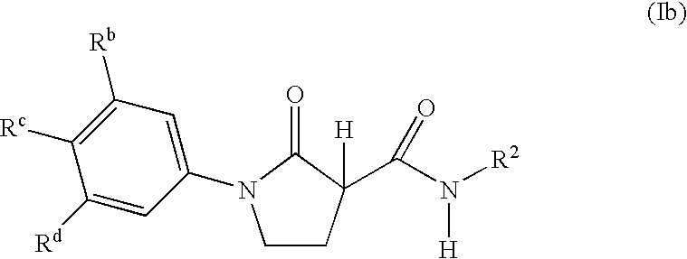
C1([Rc])=C([Rb])C=C(N2CCC([H])(C(N([R2])[H])=O)C2=O)C=C1[Rd]
